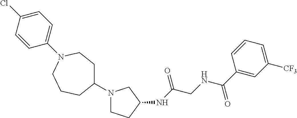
N1(C2CCN(C3=CC=C(Cl)C=C3)CCC2)CCC(NC(CNC(C2=CC([CF3])=CC=C2)=O)=O)C1
